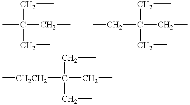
C(C)C(CC)(C)CC.C(C)C(CC)(CC)CC.C(C)C(CC)([CH2CH2]C)CC
